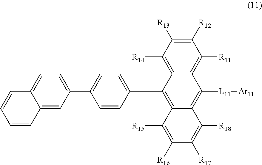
C1([R12])=C([R13])C([R14])=C2C(=C1[R11])C([L11][Ar11])=C1C(=C2C2=CC=C(C3=CC=C4C(=C3)C=CC=C4)C=C2)C([R15])=C([R16])C([R17])=C1[R18]
